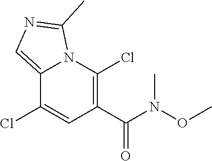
C12=CN=C(C)N1C(Cl)=C(C(=O)N(OC)C)C=C2Cl
